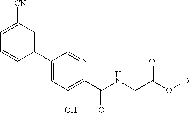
C1(C2=CC(O)=C(C(NCC(O[D])=O)=O)N=C2)=CC([CN])=CC=C1
